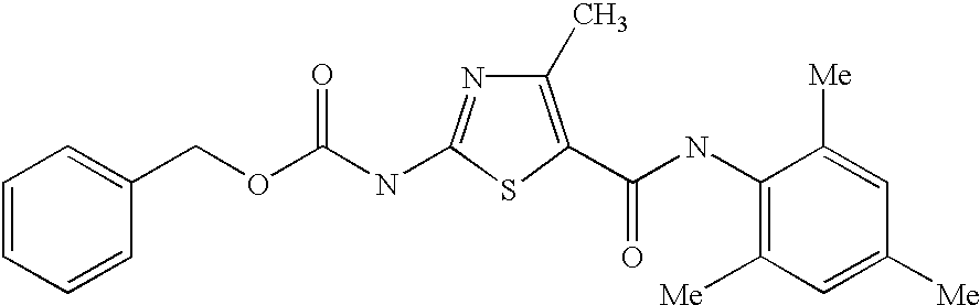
C(OC(NC1=NC(C)=C(C(NC2=C([Me])C=C([Me])C=C2[Me])=O)S1)=O)C1=CC=CC=C1
